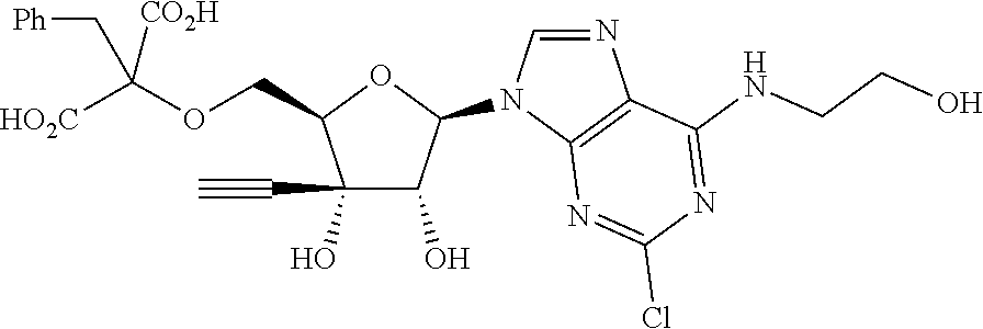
C1(O)(C#C)C(O)C(N2C=NC3=C2N=C(Cl)N=C3NCCO)OC1COC([HO2C])([CO2H])C[Ph]
